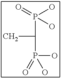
O=P(O)(O)C(C)P(O)(O)=O
